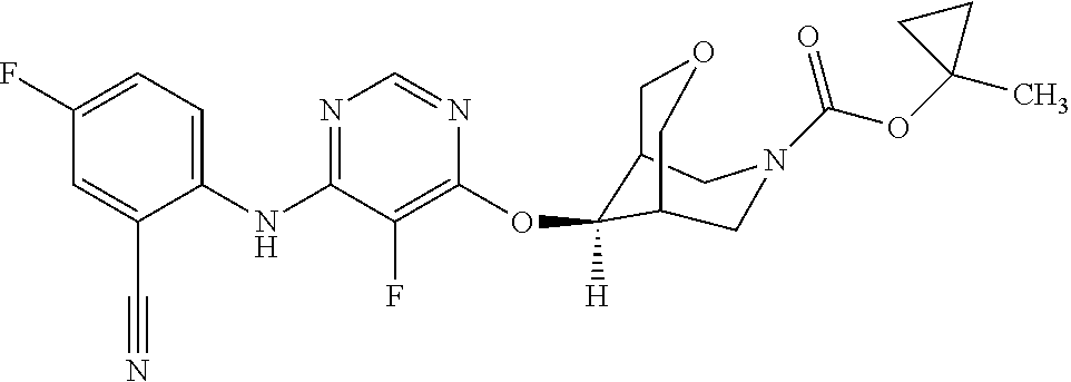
C1(NC2=NC=NC(OC3([H])C4COCC3CN(C(OC3(C)CC3)=O)C4)=C2F)=CC=C(F)C=C1C#N
